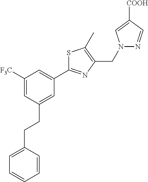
C1([F3C])=CC(CCC2=CC=CC=C2)=CC(C2=NC(CN3N=CC([COOH])=C3)=C(C)S2)=C1
